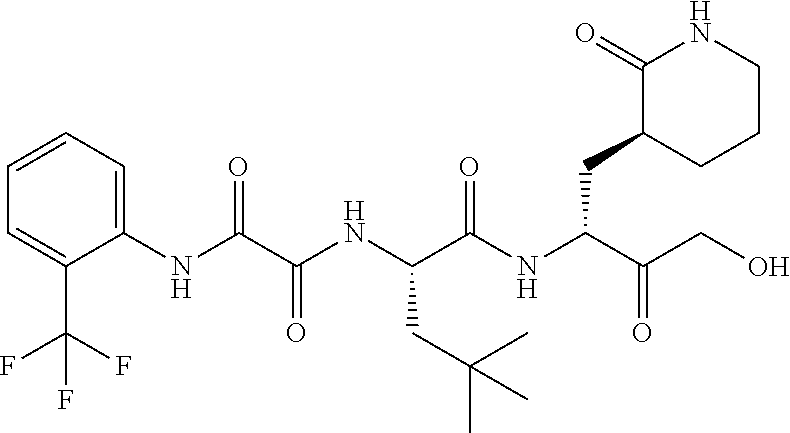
C1(NC(C(NC(C(NC(C(CO)=O)CC2CCCNC2=O)=O)CC(C)(C)C)=O)=O)=CC=CC=C1C(F)(F)F
